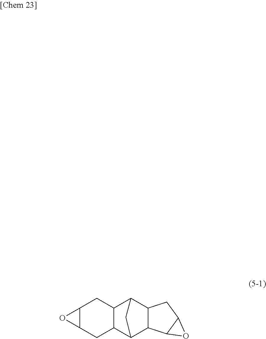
C12C(CC3C(C1)C1C4C(C3C1)C1C(C4)O1)O2
